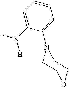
C1=C(N(C)[H])C(N2CCOCC2)=CC=C1
